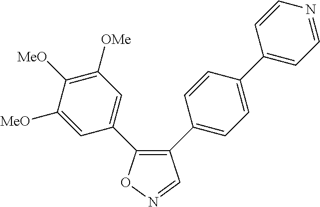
C1(C2=CC=C(C3=CC=NC=C3)C=C2)=C(C2=CC([OMe])=C([MeO])C([MeO])=C2)ON=C1
